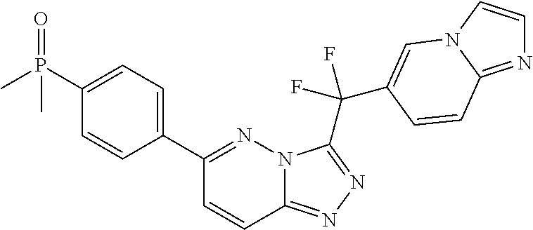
C12=NN=C(C(C3=CN4C=CN=C4C=C3)(F)F)N1N=C(C1=CC=C(P(C)(=O)C)C=C1)C=C2
